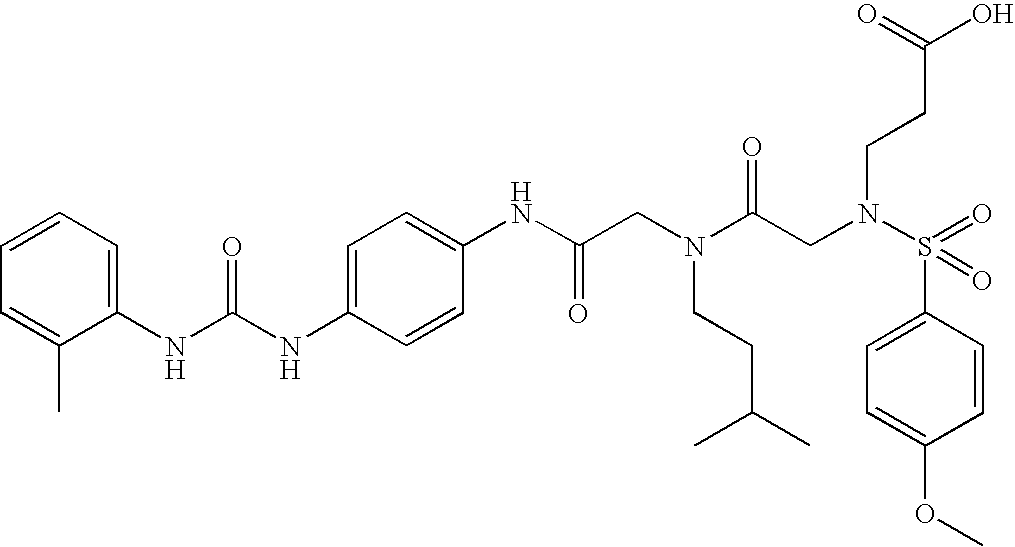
C1=C(NC(NC2=CC=CC=C2C)=O)C=CC(NC(CN(C(CN(S(=O)(C2=CC=C(OC)C=C2)=O)CCC(O)=O)=O)CCC(C)C)=O)=C1
